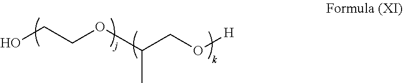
OCCOC(CO[H])C
